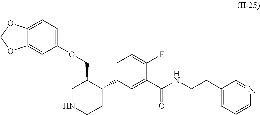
C1=C(OCC2CNCCC2C2=CC=C(F)C(C(NCCC3=CC=CN=C3)=O)=C2)C=C2C(=C1)OCO2
